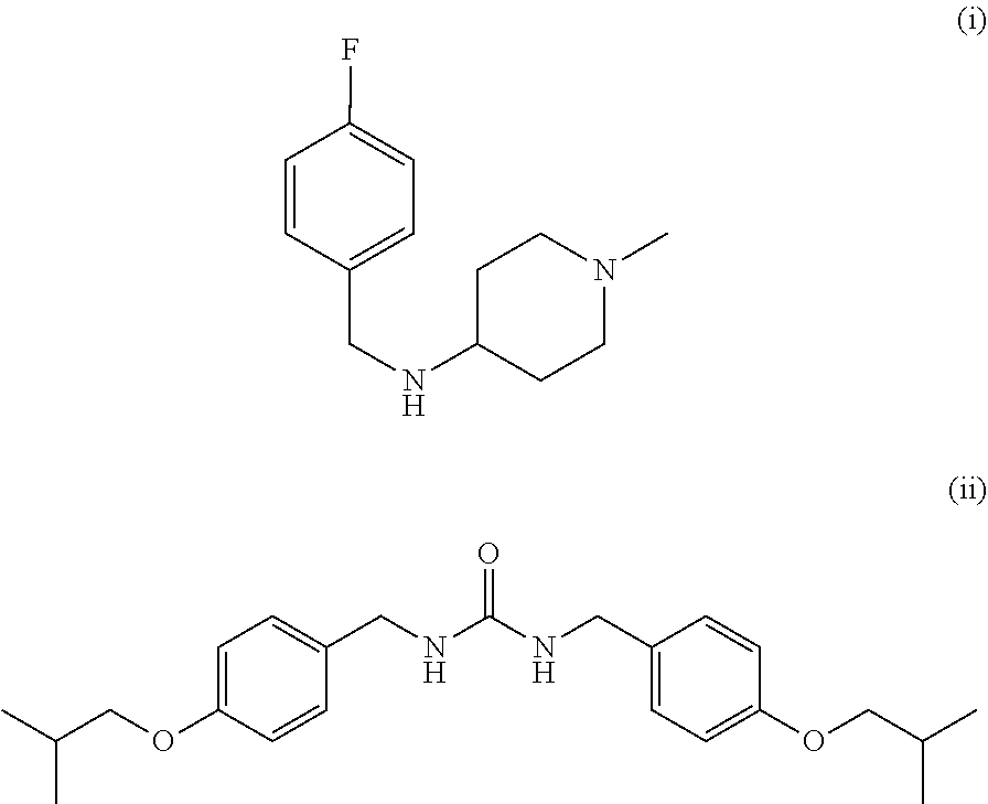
C1(CNC2CCN(C)CC2)=CC=C(F)C=C1.C(C(C)C)OC1=CC=C(CNC(NCC2=CC=C(OCC(C)C)C=C2)=O)C=C1
